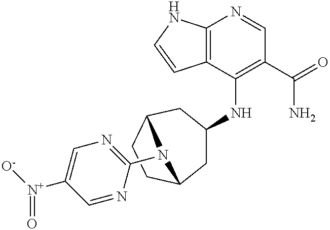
C12=C(C(NC3CC4CCC(C3)N4C3=NC=C([N+]([O-])=O)C=N3)=C(C(=O)N)C=N1)C=CN2
